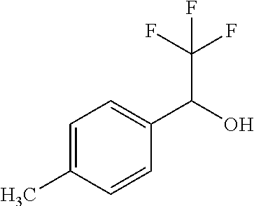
C1=C(C)C=CC(C(O)C(F)(F)F)=C1
